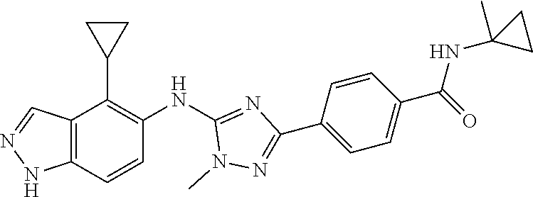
C12=C(C=CC(NC3=NC(C4=CC=C(C(NC5(C)CC5)=O)C=C4)=NN3C)=C1C1CC1)NN=C2
